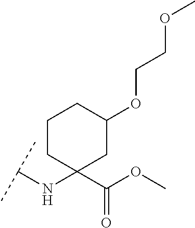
C(NC1(C(OC)=O)CC(OCCOC)CCC1)(C)C
